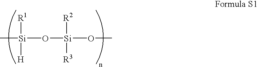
C[Si](O[Si](OC)([R2])[R3])([R1])[H]
